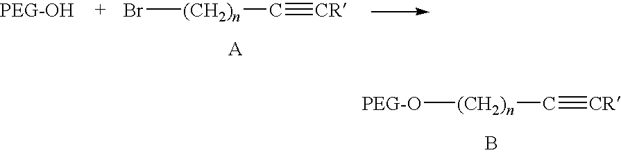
[PEG-O][(CH2)n]C#[CR].B.Br[(CH2)n]C#[CR]
